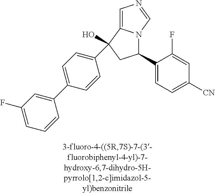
C1=CC(C2(O)C3=CN=CN3C(C3=CC=C([CN])C=C3F)C2)=CC=C1C1=CC(F)=CC=C1
